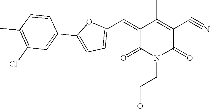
C1=C(C=C2C(C)=C(C#N)C(=O)N(CCO)C2=O)OC(C2=CC(Cl)=C(C)C=C2)=C1
